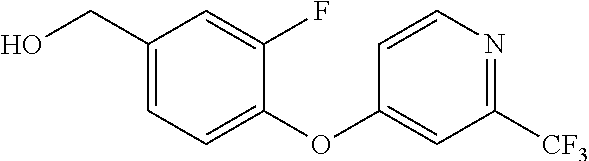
C1(CO)=CC=C(OC2=CC([CF3])=NC=C2)C(F)=C1
